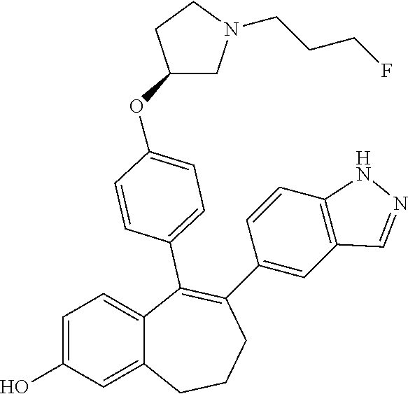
C1=C(O)C=C2C(=C1)C(C1=CC=C(OC3CN(CCCF)CC3)C=C1)=C(C1=CC3=C(C=C1)NN=C3)CCC2
